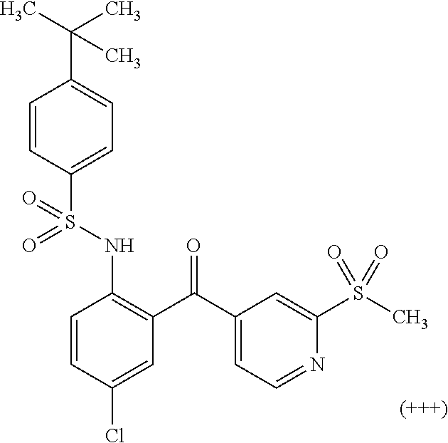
C1=CC(Cl)=CC(C(C2=CC=NC(S(=O)(C)=O)=C2)=O)=C1NS(C1=CC=C(C(C)(C)C)C=C1)(=O)=O
